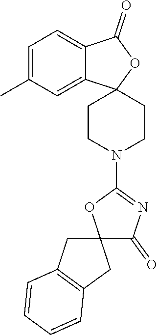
C1CN(C2=NC(=O)C3(O2)CC2=C(C3)C=CC=C2)CCC12C1=CC(C)=CC=C1C(=O)O2
